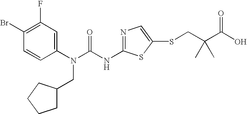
C1(Br)=C(F)C=C(N(C(NC2=NC=C(SCC(C(O)=O)(C)C)S2)=O)CC2CCCC2)C=C1
